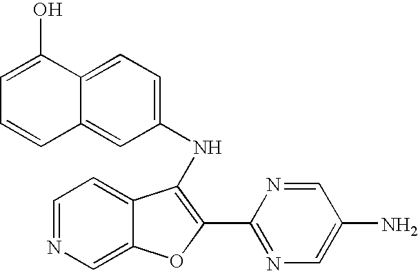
C1=C(O)C2=CC=C(NC3=C(C4=NC=C(N)C=N4)OC4=CN=CC=C43)C=C2C=C1
